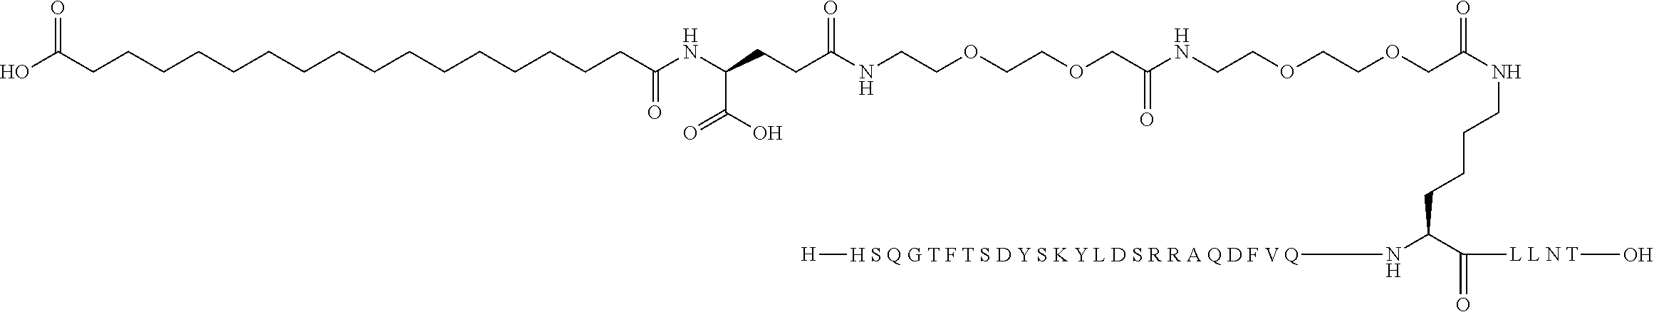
O(CCNC(COCCOCCNC(CCC(NC(CCCCCCCCCCCCCCCCC(O)=O)=O)C(=O)O)=O)=O)CCOCC(=O)NCCCCC(C([L L N T]O)=O)N[H S Q G T F T S D Y S K Y L D S R R A Q D F V Q][H]
